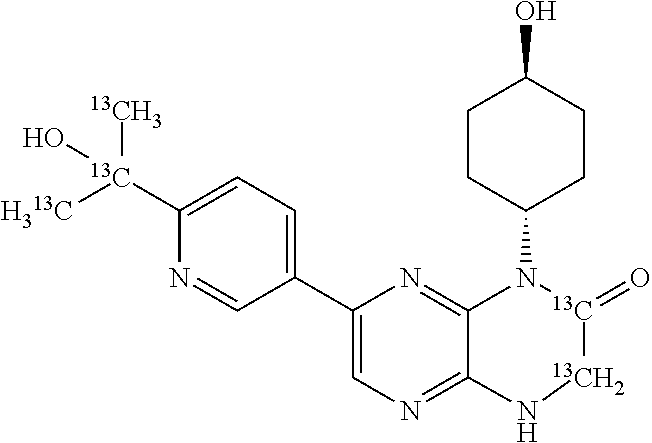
C1(C2=CC=C([13C](O)([H313C])[13CH3])N=C2)=CN=C2C(=N1)N(C1CCC(O)CC1)[13C](=O)[13CH2]N2
